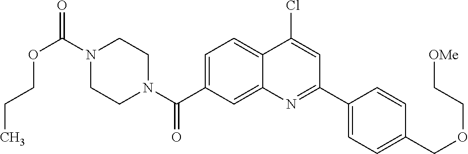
N1(C(OCCC)=O)CCN(C(=O)C2=CC=C3C(=C2)N=C(C2=CC=C(COCC[OMe])C=C2)C=C3Cl)CC1
